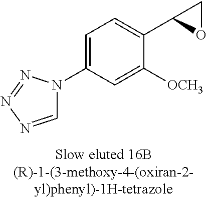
C1=NN=NN1C1=CC=C(C2OC2)C([OCH3])=C1
